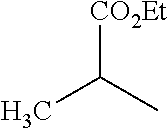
CC(C)[CO2Et]
